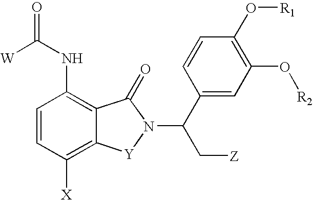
C12=C([X])C=CC(NC([W])=O)=C1C(=O)N(C(C1=CC(O[R2])=C(O[R1])C=C1)C[Z])[Y]2
